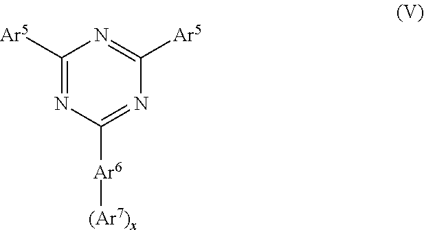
C1([Ar5])=NC([Ar6][(Ar7)x])=NC([Ar5])=N1
